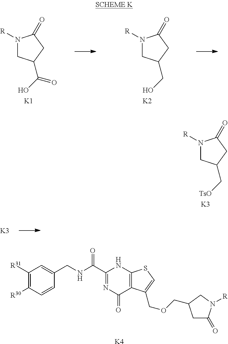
N1([R])CC(C[TsO])CC1=O.[K3].C1([R31])=C([R30])C=CC(CNC(C2=NC(=O)C3=C(N2)SC=C3COCC2CC(=O)N([R])C2)=O)=C1.[K4].N1([R])CC(C(O)=O)CC1=O.[K1].N1([R])CC(CO)CC1=O.[K2].[K3]
